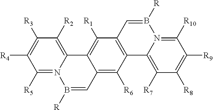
C1([R5])=N2C(=C([R2])C([R3])=C1[R4])C1=C([R1])C3=C(C([R6])=C1C=B2[R])C1=C([R7])C([R8])=C([R9])C([R10])=N1B([R])=C3
